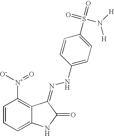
C1=CC=C2C(=C1[N+]([O-])=O)C(=NNC1=CC=C(S(=O)(=O)N([H])[H])C=C1)C(=O)N2
